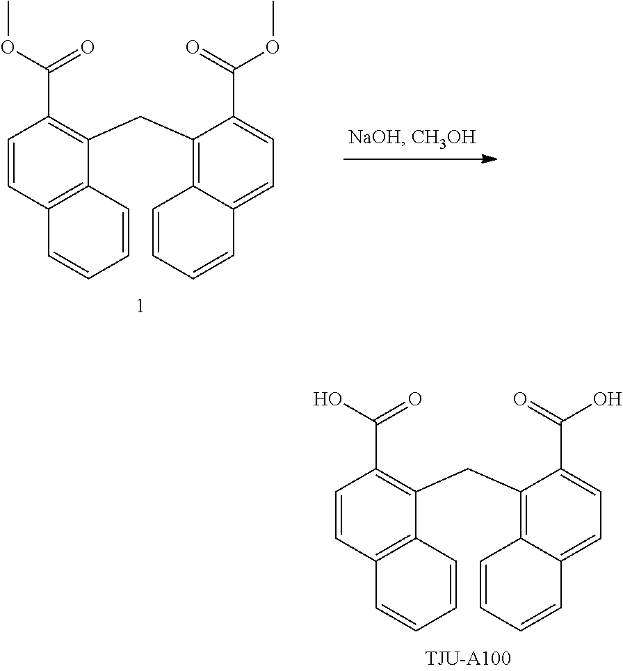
C1=CC2=C(C(CC3=C4C(=CC=C3C(OC)=O)C=CC=C4)=C1C(OC)=O)C=CC=C2.C1=CC2=C(C(CC3=C4C(=CC=C3C(O)=O)C=CC=C4)=C1C(O)=O)C=CC=C2
